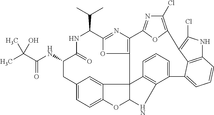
C(=O)(NC1C(=O)NC(C(C)C)C2=NC3=C(O2)C24C5=CC(=CC=C5OC2NC2=C4C=CC=C2C2=CC=CC4=C2C(=C(Cl)N4)C2=C(Cl)N=C3O2)C1)C(C)(C)O
